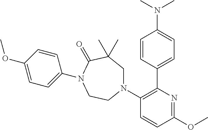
C1C(C)(C)C(=O)N(C2=CC=C(OC)C=C2)CCN1C1=C(C2=CC=C(N(C)C)C=C2)N=C(OC)C=C1
